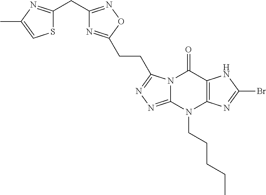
C(C1=NOC(CCC2=NN=C3N2C(=O)C2=C(N3CCCCC)N=C(Br)N2)=N1)C1=NC(C)=CS1
